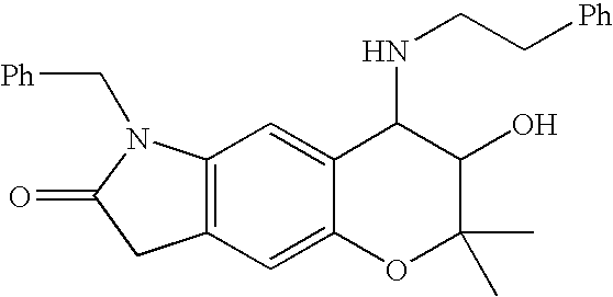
C12=C(C=C3C(=C1)C(NCC[Ph])C(O)C(C)(C)O3)CC(=O)N2C[Ph]
